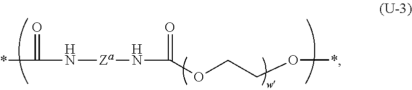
*C(=O)N[Za]NC(=O)OCCO*
